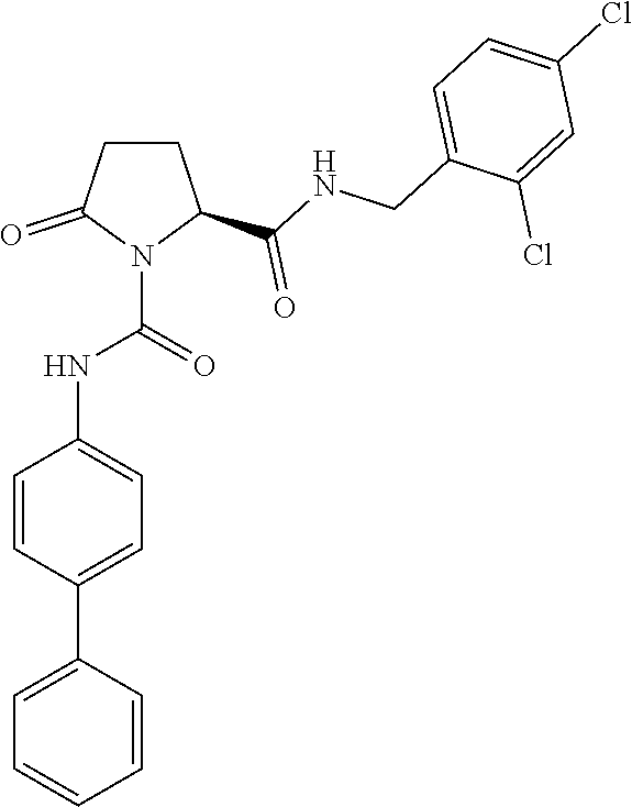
C1CC(C(NCC2=CC=C(Cl)C=C2Cl)=O)N(C(=O)NC2=CC=C(C3=CC=CC=C3)C=C2)C1=O
